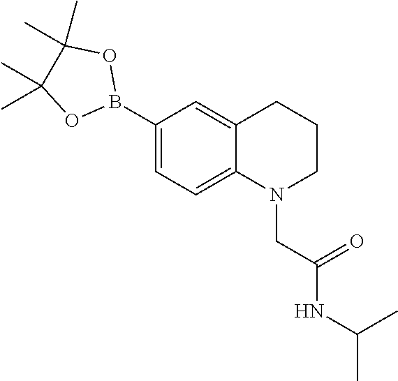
N1(CC(=O)NC(C)C)CCCC2=CC(B3OC(C)(C)C(C)(C)O3)=CC=C12
